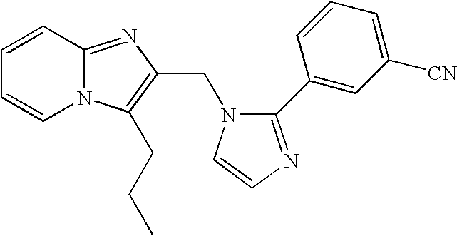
C1=CC2=NC(CN3C(C4=CC([CN])=CC=C4)=NC=C3)=C(CCC)N2C=C1
